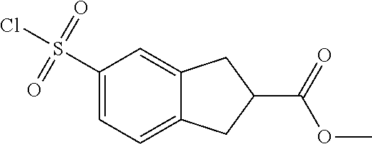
C1(S(Cl)(=O)=O)=CC=C2C(=C1)CC(C(=O)OC)C2
